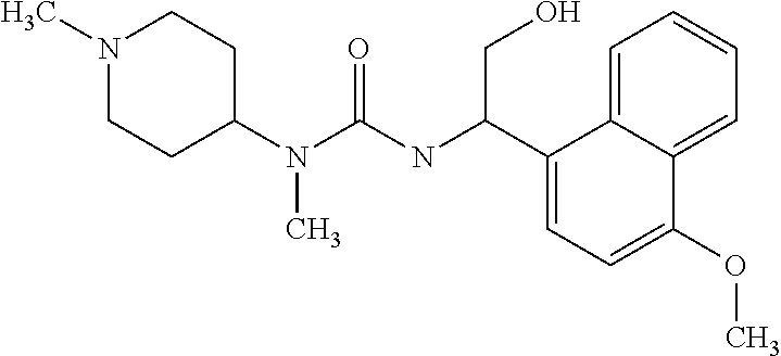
N1(C)CCC(N(C(=O)NC(C2=CC=C(OC)C3=CC=CC=C23)CO)C)CC1
